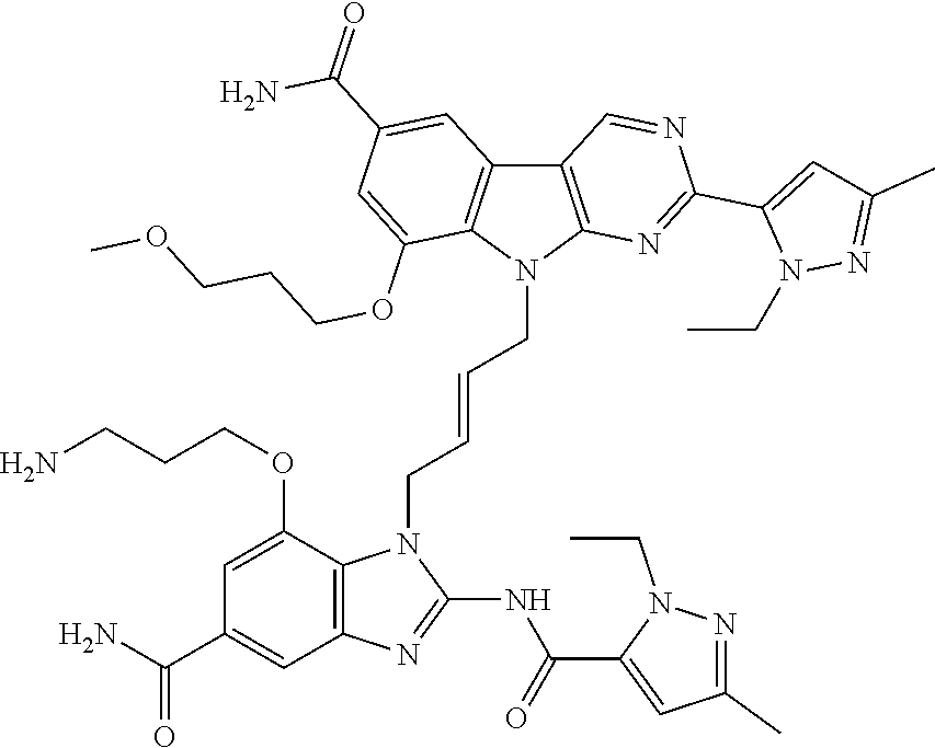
C12=C(N(CC=CCN3C4=C(N=C3NC(=O)C3=CC(C)=NN3CC)C=C(C(=O)N)C=C4OCCCN)C3=C1C=C(C(N)=O)C=C3OCCCOC)N=C(C1=CC(C)=NN1CC)N=C2
